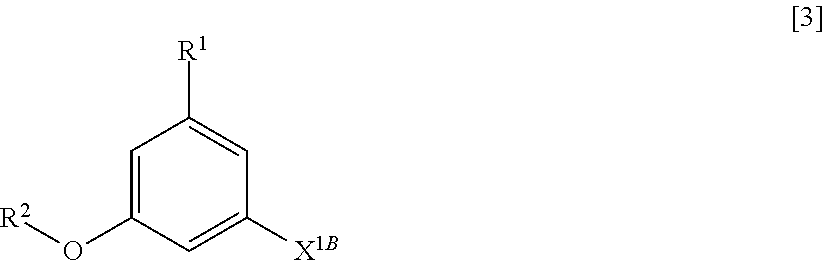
C1=C(O[R2])C=C([X1B])C=C1[R1]
